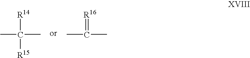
CC(C)([R14])[R15].CC(C)=[R16]
